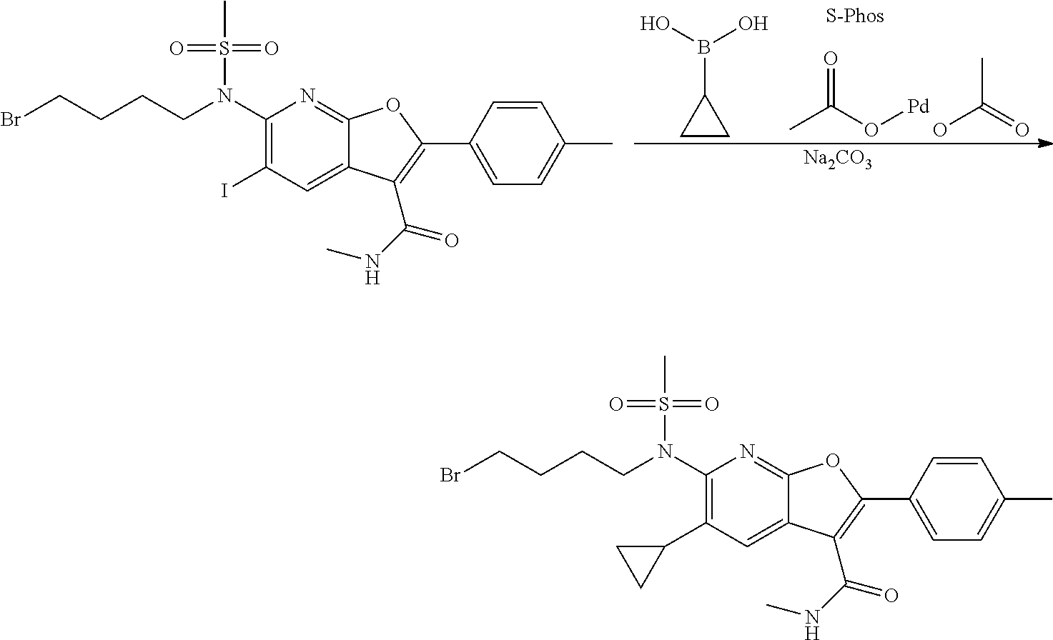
CC(O[Pd])=O.OC(=O)C.C1CC1B(O)O.[Na2CO3].BrCCCCN(C1=C(I)C=C2C(=N1)OC(C1=CC=C(C)C=C1)=C2C(NC)=O)S(C)(=O)=O.BrCCCCN(C1=C(C2CC2)C=C2C(=N1)OC(C1=CC=C(C)C=C1)=C2C(NC)=O)S(C)(=O)=O
